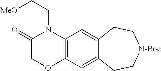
C1(=O)COC2=C(N1CC[MeO])C=C1C(=C2)CC[N-Boc]CC1
